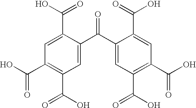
C1=C(C(O)=O)C(C(C2=CC(C(O)=O)=C(C(O)=O)C=C2C(O)=O)=O)=CC(C(O)=O)=C1C(O)=O
